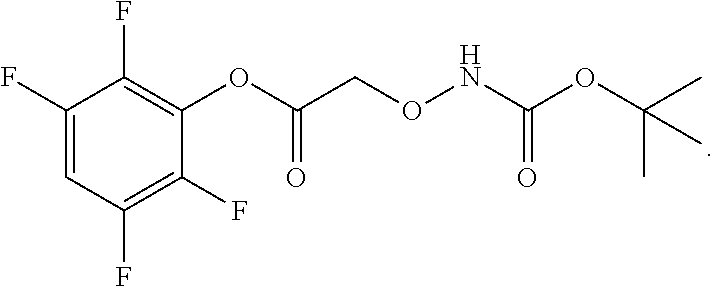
C1(F)=CC(F)=C(F)C(OC(CONC(OC(C)(C)C)=O)=O)=C1F
